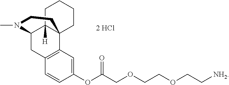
CN1C2CC3=C(C4(C2([H])CCCC4)CC1)C=C(OC(=O)COCCOCC[NH2])C=C3.[2 HCl]
